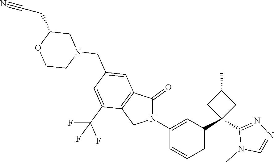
C1C(CC#N)OCCN1CC1=CC2=C(C(C(F)(F)F)=C1)CN(C1=CC(C3(C4=NN=CN4C)CC(C)C3)=CC=C1)C2=O
